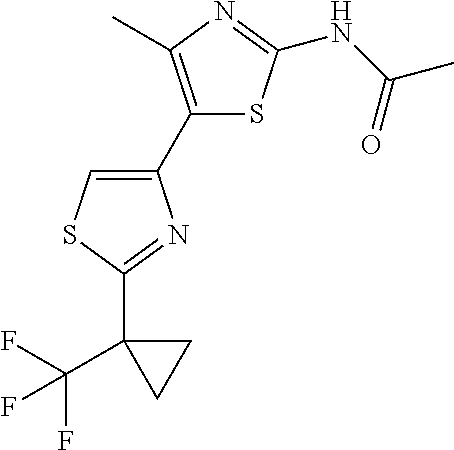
N(C1=NC(C)=C(C2=CSC(C3(C(F)(F)F)CC3)=N2)S1)C(C)=O
